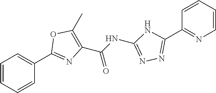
C1=CC=CC(C2=NC(C(NC3=NN=C(C4=NC=CC=C4)N3)=O)=C(C)O2)=C1
